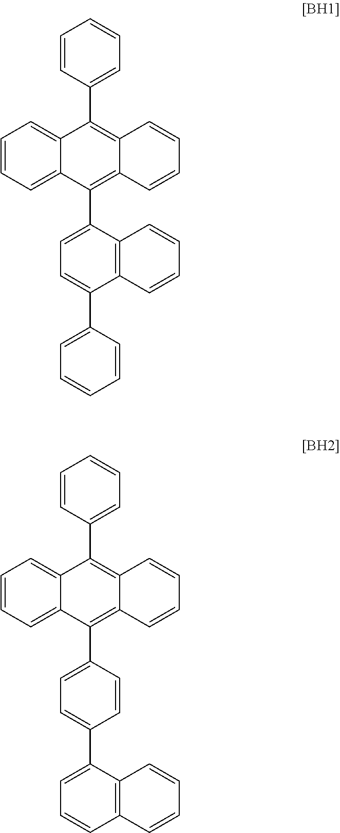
C1=CC(C2=C3C(=C(C4=CC=C(C5=CC=CC=C5)C5=C4C=CC=C5)C4=CC=CC=C24)C=CC=C3)=CC=C1.C1=CC(C2=C3C(=C(C4=CC=C(C5=CC=CC6=C5C=CC=C6)C=C4)C4=CC=CC=C24)C=CC=C3)=CC=C1
